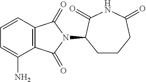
C1CCC(=O)NC(=O)C1N1C(=O)C2=C(C1=O)C(N)=CC=C2
